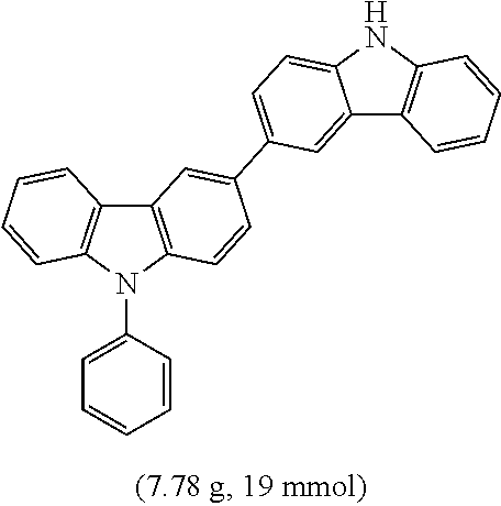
C12=C(N(C3=CC=CC=C3)C3=C1C=CC=C3)C=CC(C1=CC=C3C(=C1)C1=C(N3)C=CC=C1)=C2
